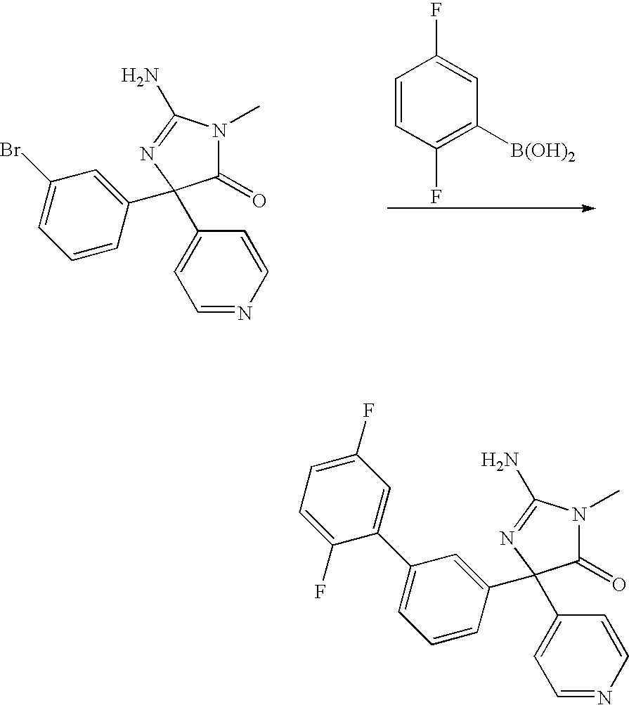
C1(=O)N(C)C(N)=NC1(C1=CC=NC=C1)C1=CC(Br)=CC=C1.C1=CC(F)=C([B(OH)2])C=C1F.C1(=O)N(C)C(N)=NC1(C1=CC=NC=C1)C1=CC(C2=CC(F)=CC=C2F)=CC=C1
